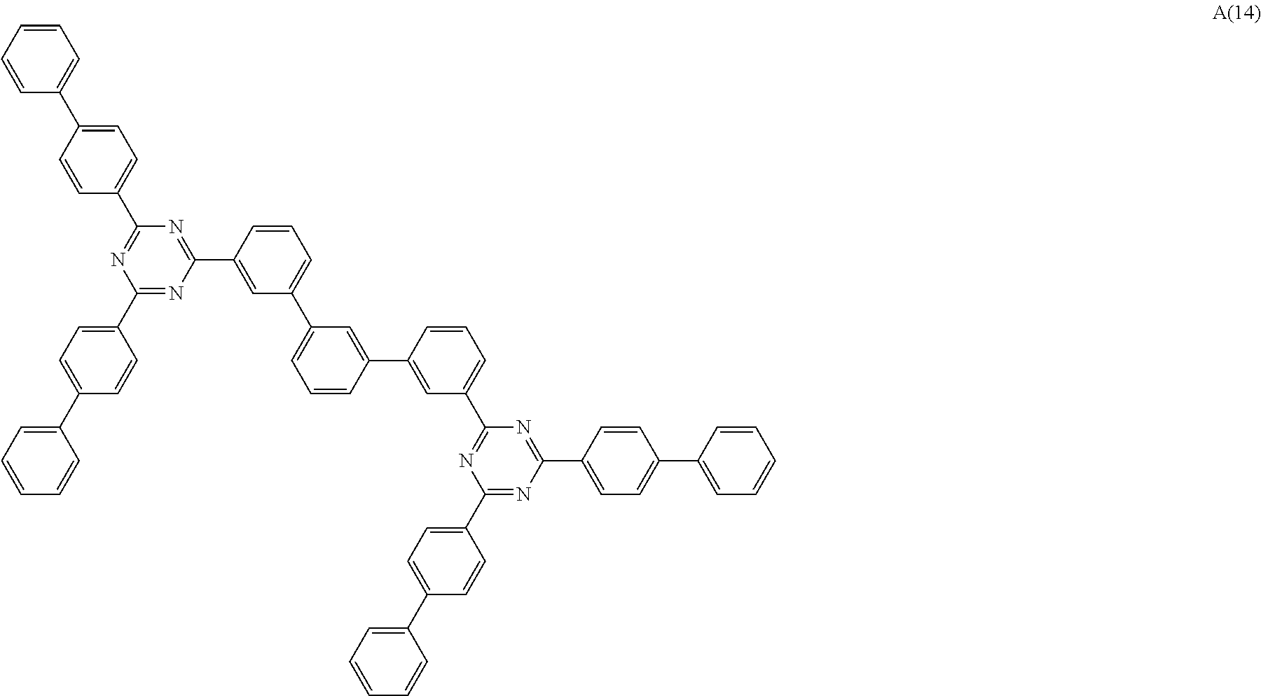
C1(C2=CC(C3=CC=CC(C4=CC(C5=NC(C6=CC=C(C7=CC=CC=C7)C=C6)=NC(C6=CC=C(C7=CC=CC=C7)C=C6)=N5)=CC=C4)=C3)=CC=C2)=NC(C2=CC=C(C3=CC=CC=C3)C=C2)=NC(C2=CC=C(C3=CC=CC=C3)C=C2)=N1
